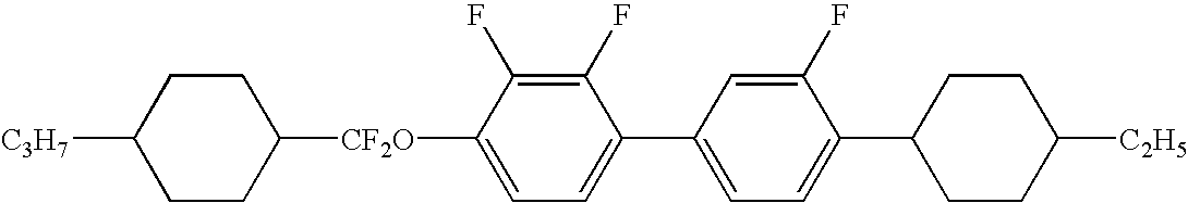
C1([CF2O]C2=CC=C(C3=CC=C(C4CCC([C2H5])CC4)C(F)=C3)C(F)=C2F)CCC([C3H7])CC1
